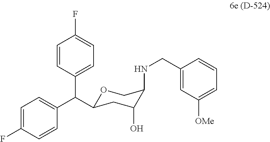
O1C(C(C2=CC=C(F)C=C2)C2=CC=C(F)C=C2)CC(O)C(NCC2=CC([OMe])=CC=C2)C1
